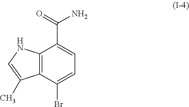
C12=C(C(Br)=CC=C1C(=O)N)C(C)=CN2
